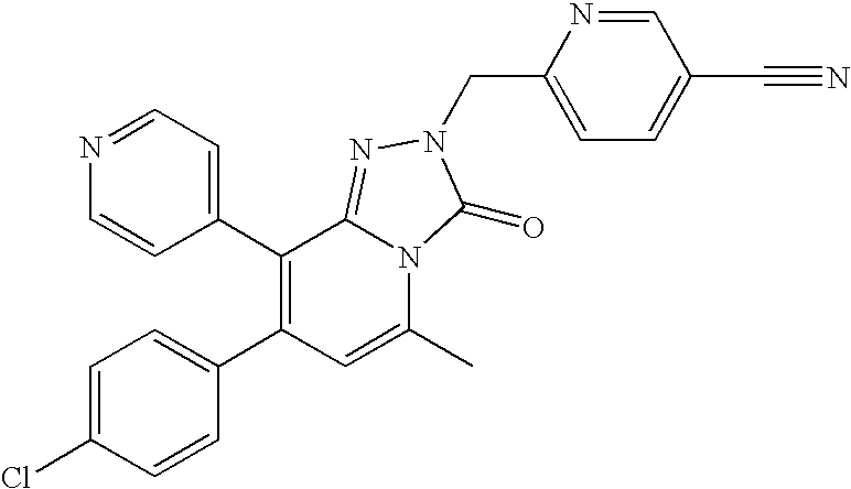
C1(C2=CC=NC=C2)=C(C2=CC=C(Cl)C=C2)C=C(C)N2C1=NN(CC1=CC=C(C#N)C=N1)C2=O
